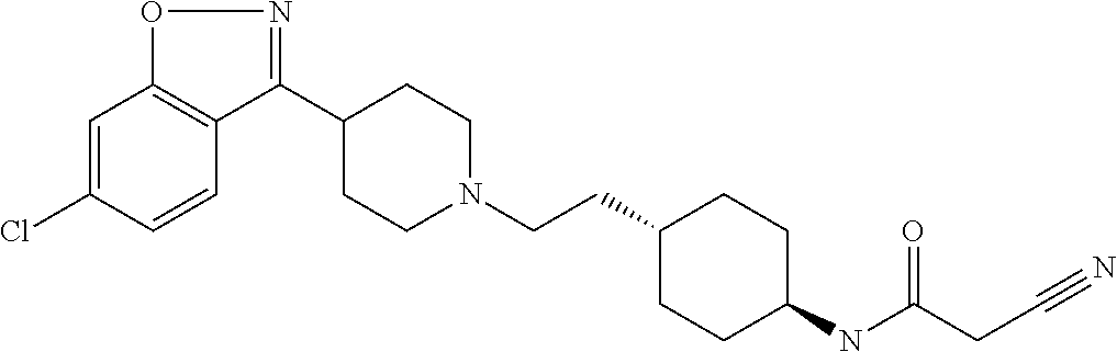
C1(Cl)=CC2=C(C=C1)C(C1CCN(CCC3CCC(NC(CC#N)=O)CC3)CC1)=NO2
